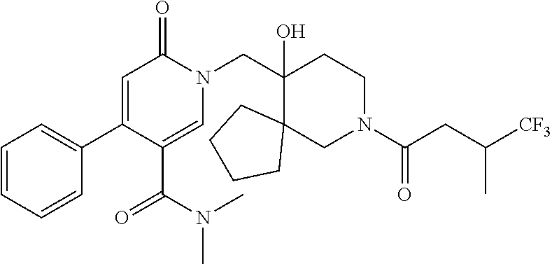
C1=CC=CC(C2=CC(=O)N(CC3(O)CCN(C(CC([CF3])C)=O)CC34CCCC4)C=C2C(N(C)C)=O)=C1
